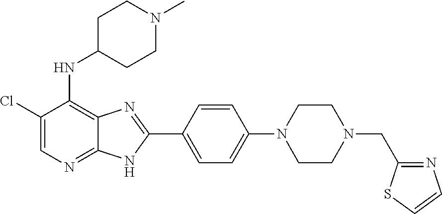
C1(Cl)=CN=C2C(=C1NC1CCN(C)CC1)N=C(C1=CC=C(N3CCN(CC4=NC=CS4)CC3)C=C1)N2
